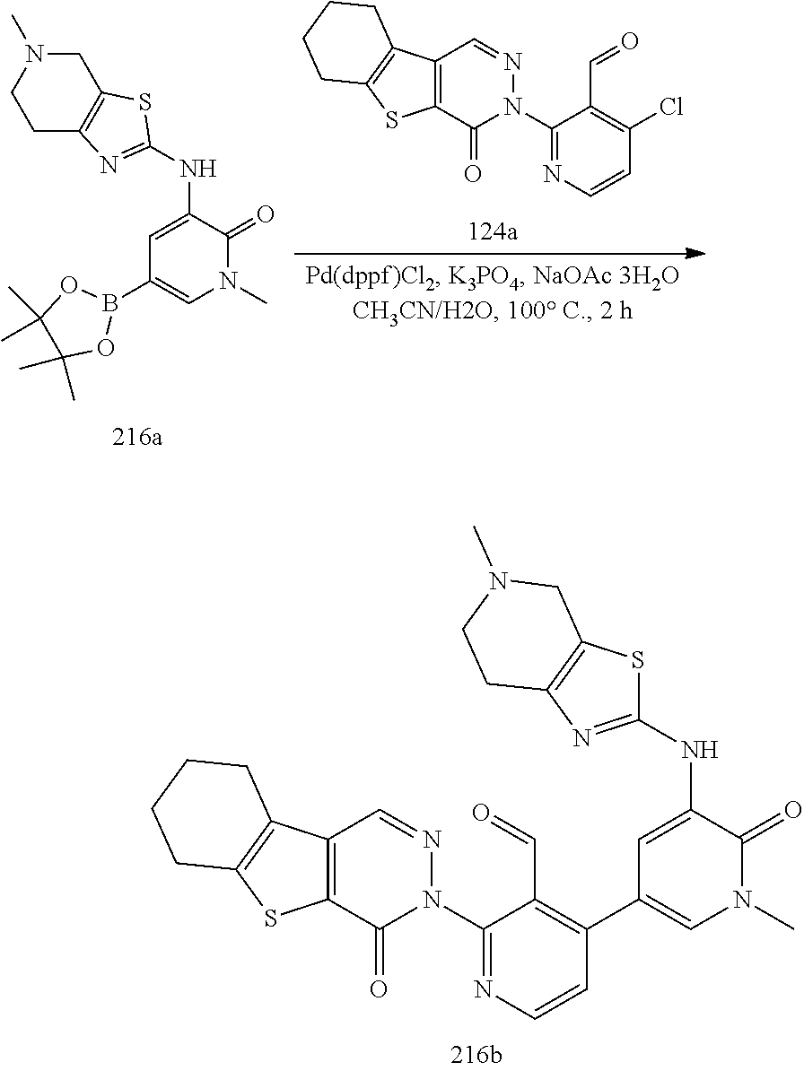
C12=C(C(=O)N(C3=NC=CC(C4=CN(C)C(=O)C(NC5=NC6=C(S5)CN(C)CC6)=C4)=C3C=O)N=C1)SC1=C2CCCC1.C12=C(C(=O)N(C3=NC=CC(Cl)=C3C=O)N=C1)SC1=C2CCCC1.C1N(C)CCC2=C1SC(NC1=CC(B3OC(C)(C)C(C)(C)O3)=CN(C)C1=O)=N2
